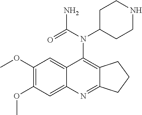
C1(OC)=C(OC)C=C2C(=C1)C(N(C1CCNCC1)C(=O)N)=C1C(=N2)CCC1
